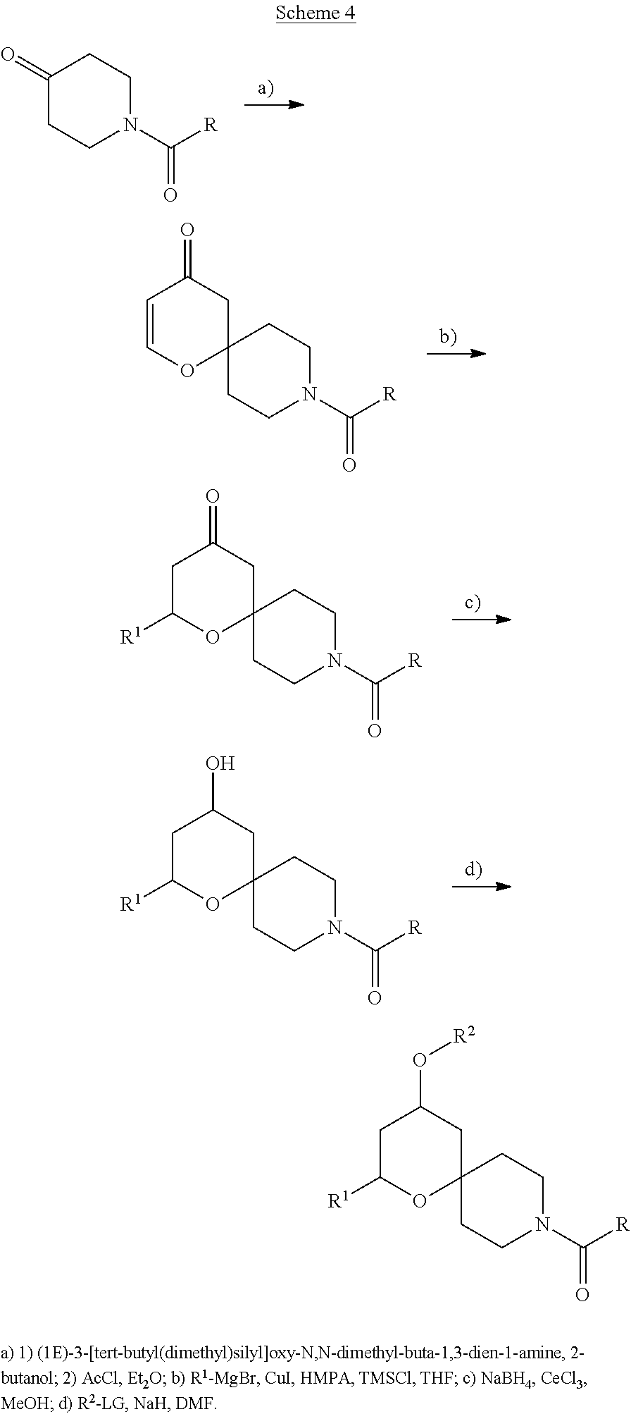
C1(=O)CCN(C([R])=O)CC1.C1=COC2(CC1=O)CCN(C([R])=O)CC2.C1C([R1])OC2(CC1=O)CCN(C([R])=O)CC2.C1C([R1])OC2(CC1O)CCN(C([R])=O)CC2.C1C([R1])OC2(CC1O[R2])CCN(C([R])=O)CC2
